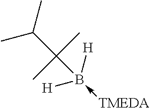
C(C(B([H])([H])-[TMEDA])(C)C)(C)C
